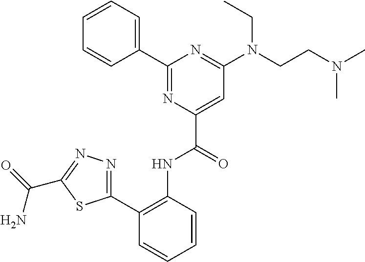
C1=CC=CC(C2=NC(C(=O)NC3=C(C4=NN=C(C(=O)N)S4)C=CC=C3)=CC(N(CCN(C)C)CC)=N2)=C1
